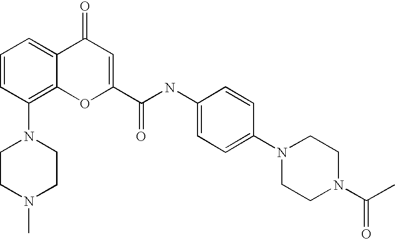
N1(C2=C3C(=CC=C2)C(=O)C=C(C(NC2=CC=C(N4CCN(C(C)=O)CC4)C=C2)=O)O3)CCN(C)CC1
